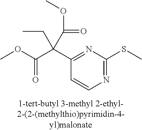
N1=C(SC)N=C(C(C(OC)=O)(CC)C(=O)OC)C=C1
